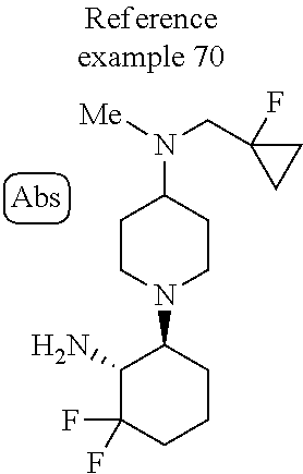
NC1C(F)(F)CCCC1N1CCC(N([Me])CC2(F)CC2)CC1
